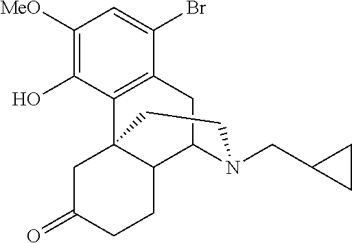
C1([MeO])=C(O)C2=C(C(Br)=C1)CC1C3C2(CC(=O)CC3)CCN1CC1CC1
